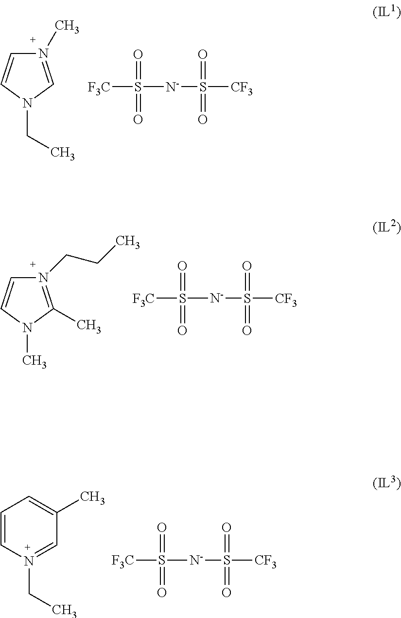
N1(C)=CN(CC)C=C1.S([F3C])([N-]S([CF3])(=O)=O)(=O)=O.N1(CCC)=C(C)N(C)C=C1.S([F3C])([N-]S([CF3])(=O)=O)(=O)=O.C1=CN(CC)=CC(C)=C1.S([F3C])([N-]S([CF3])(=O)=O)(=O)=O
